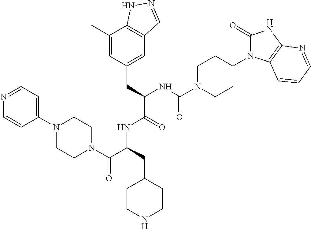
N1=CC=C(N2CCN(C(C(CC3CCNCC3)NC(C(CC3=CC4=C(C(C)=C3)NN=C4)NC(N3CCC(N4C(=O)NC5=C4C=CC=N5)CC3)=O)=O)=O)CC2)C=C1
